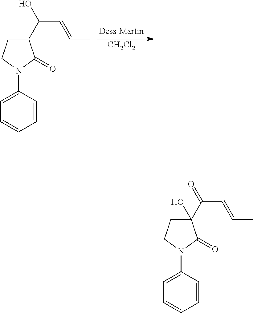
C1(C(=O)C=CC)(O)CCN(C2=CC=CC=C2)C1=O.C1(C(O)C=CC)CCN(C2=CC=CC=C2)C1=O.[CH2Cl2]
